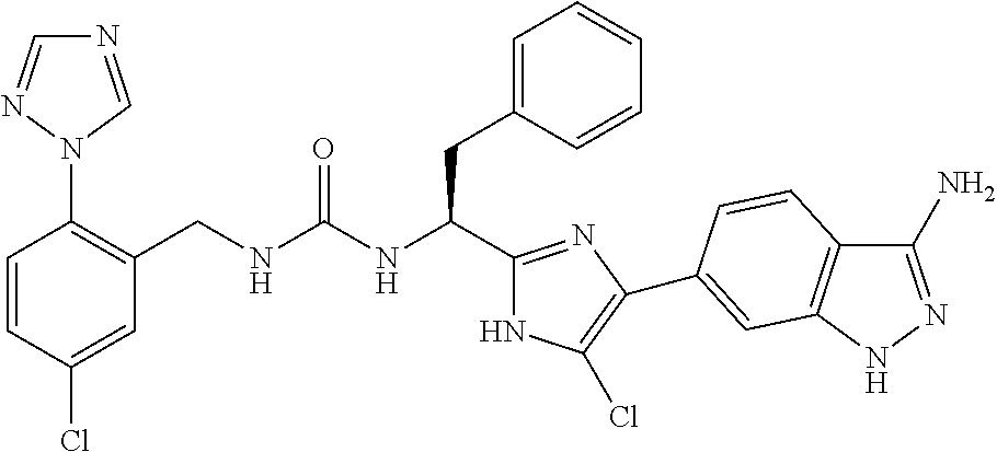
C(NC(CC1=CC=CC=C1)C1=NC(C2=CC3=C(C(N)=NN3)C=C2)=C(Cl)N1)(=O)NCC1=C(N2C=NC=N2)C=CC(Cl)=C1
